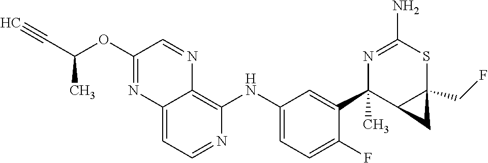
C12=CC=NC(NC3=CC=C(F)C(C4(C)C5C(CF)(SC(N)=N4)C5)=C3)=C1N=CC(OC(C#C)C)=N2
